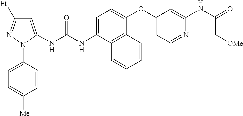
C1=C(NC(NC2=CC([Et])=NN2C2=CC=C([Me])C=C2)=O)C2=C(C(OC3=CC=NC(NC(=O)C[OMe])=C3)=C1)C=CC=C2
